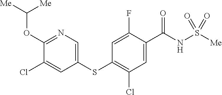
C1(OC([Me])[Me])=NC=C(SC2=C(Cl)C=C(C(NS([Me])(=O)=O)=O)C(F)=C2)C=C1Cl
